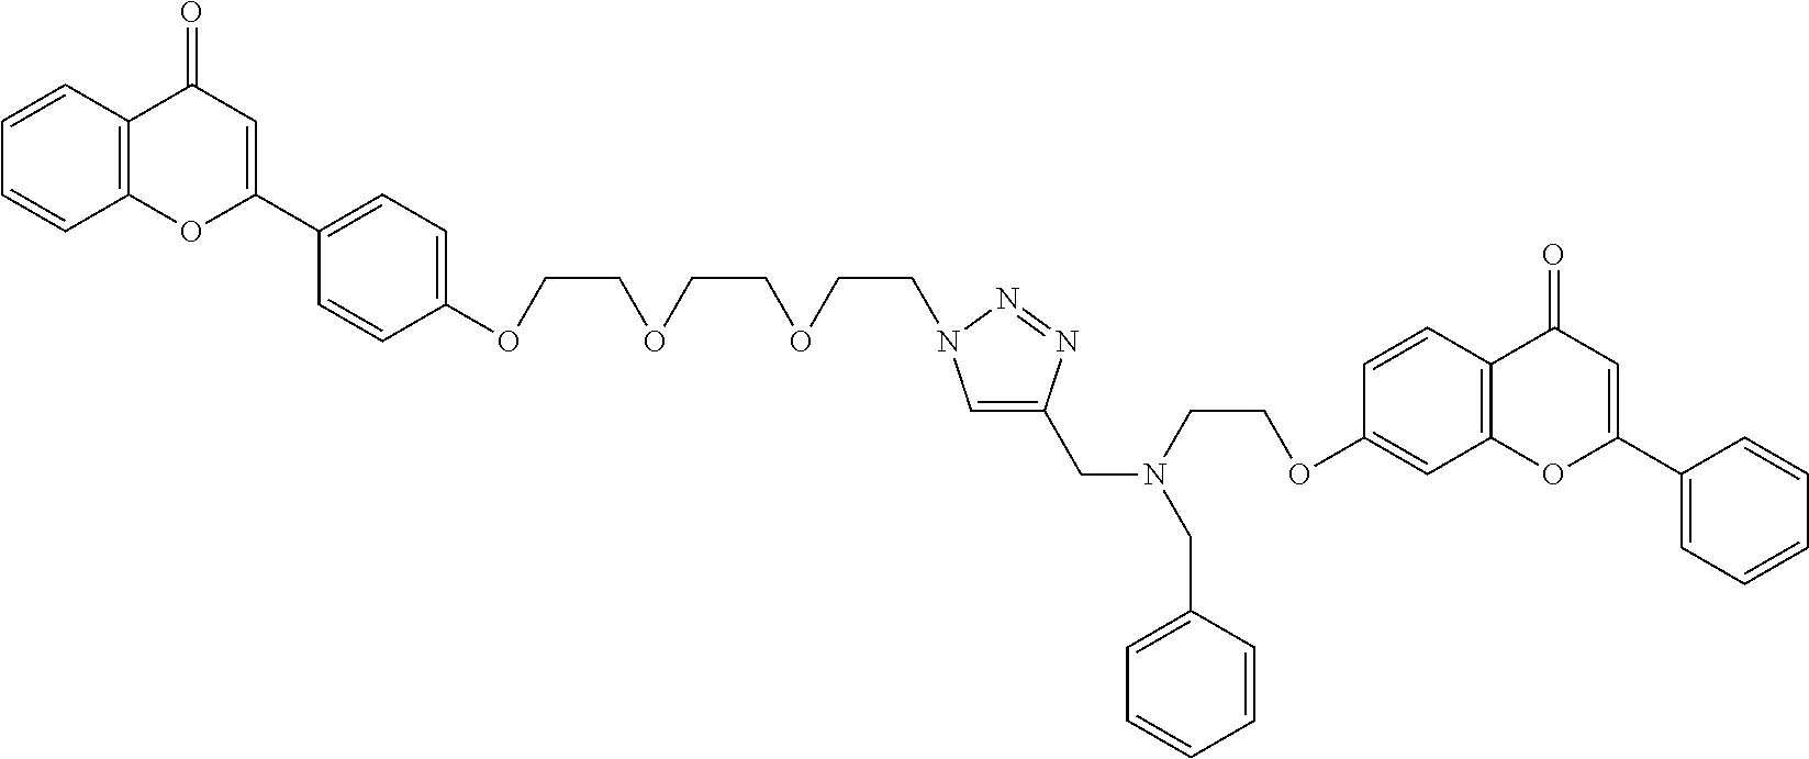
C(C1=CN(CCOCCOCCOC2=CC=C(C3=CC(=O)C4=C(O3)C=CC=C4)C=C2)N=N1)N(CC1=CC=CC=C1)CCOC1=CC2=C(C=C1)C(=O)C=C(C1=CC=CC=C1)O2
